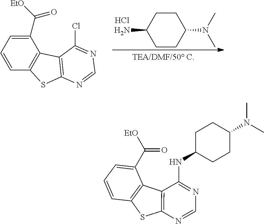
C12=C(N=CN=C1Cl)SC1=C2C(C([EtO])=O)=CC=C1.C1CC(N)CCC1N(C)C.Cl.C12=C(N=CN=C1NC1CCC(N(C)C)CC1)SC1=C2C(C([EtO])=O)=CC=C1
